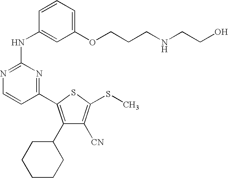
C1(NC2=CC(OCCCNCCO)=CC=C2)=NC=CC(C2=C(C3CCCCC3)C([CN])=C(SC)S2)=N1
